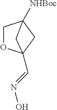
C1OC2(C=NO)CC1([NHBoc])C2
